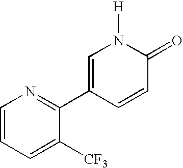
C1=CC=C([CF3])C(C2=CN([H])C(=O)C=C2)=N1
